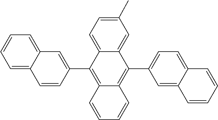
C1=CC(C2=C3C(=C(C4=CC=C5C(=C4)C=CC=C5)C4=CC(C)=CC=C42)C=CC=C3)=CC2=CC=CC=C12
